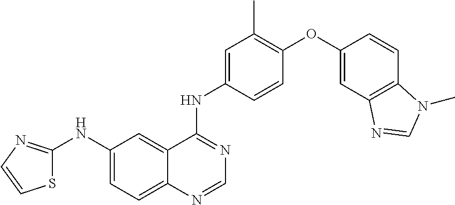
C12=CC=C(NC3=NC=CS3)C=C1C(NC1=CC(C)=C(OC3=CC4=C(C=C3)N(C)C=N4)C=C1)=NC=N2
